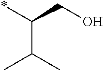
*C(CO)C(C)C
